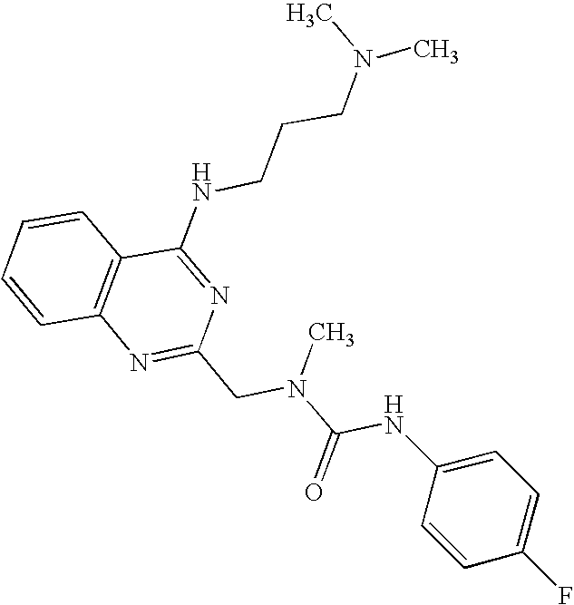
C1=CC2=C(C=C1)C(NCCCN(C)C)=NC(CN(C(NC1=CC=C(F)C=C1)=O)C)=N2
